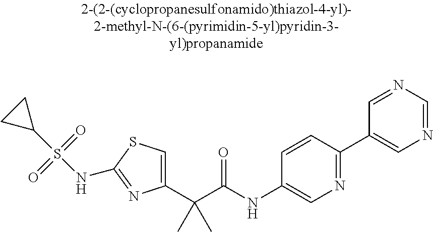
C1(C(C(NC2=CN=C(C3=CN=CN=C3)C=C2)=O)(C)C)=CSC(NS(C2CC2)(=O)=O)=N1
